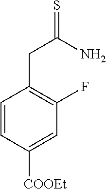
C1=CC([COOEt])=CC(F)=C1CC(=S)N
